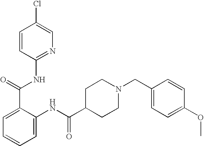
C1=CC(NC(C2=CC=CC=C2NC(C2CCN(CC3=CC=C(OC)C=C3)CC2)=O)=O)=NC=C1Cl
